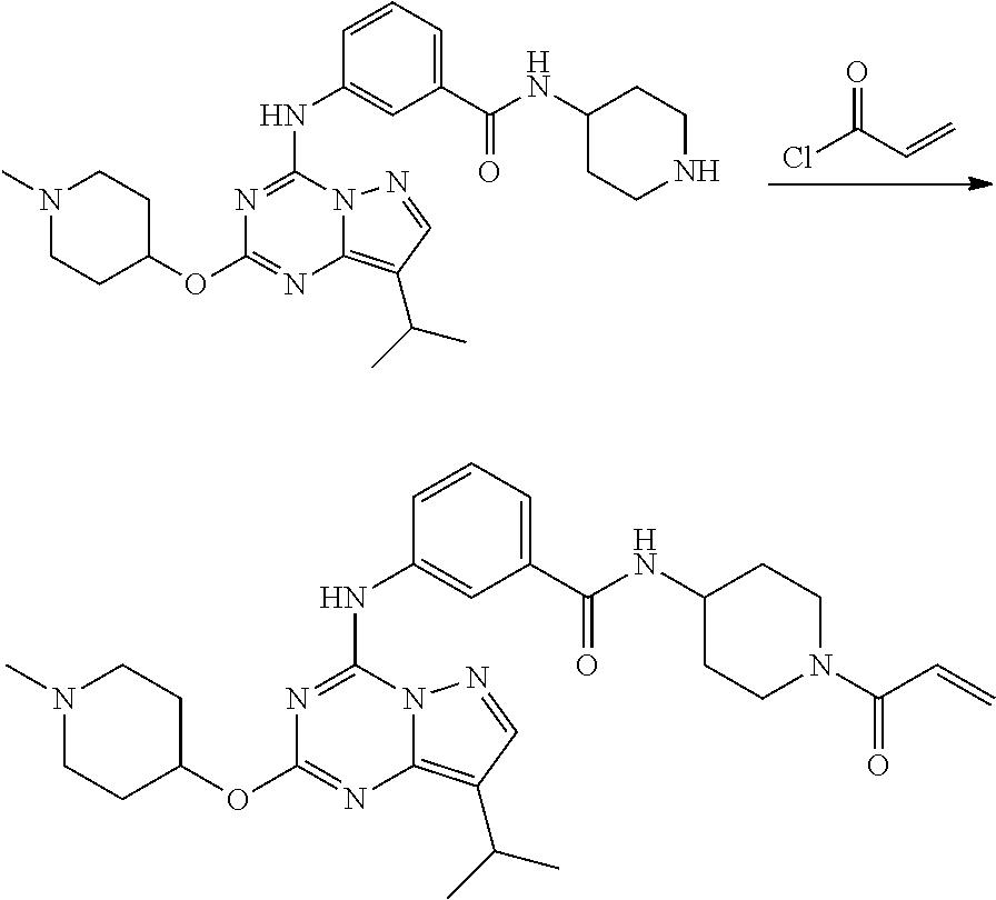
ClC(C=C)=O.N1=C(NC2=CC(C(=O)NC3CCNCC3)=CC=C2)N2C(=C(C(C)C)C=N2)N=C1OC1CCN(C)CC1.N1=C(NC2=CC(C(=O)NC3CCN(C(C=C)=O)CC3)=CC=C2)N2C(=C(C(C)C)C=N2)N=C1OC1CCN(C)CC1
